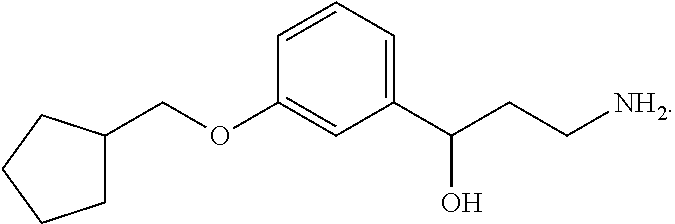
C1(C(CC[NH2])O)=CC=CC(OCC2CCCC2)=C1
